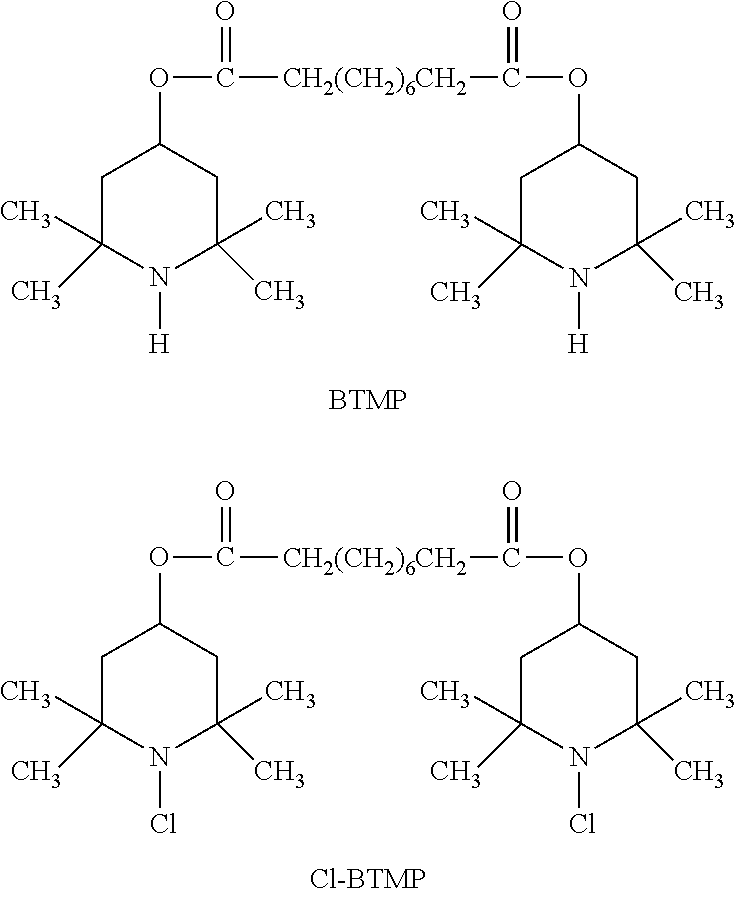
C1C(C)(C)N([H])C(C)(C)CC1OC(=O)[CH2(CH2)6CH2]C(=O)OC1CC(C)(C)N([H])C(C)(C)C1.C1C(C)(C)N(Cl)C(C)(C)CC1OC(=O)[CH2(CH2)6CH2]C(=O)OC1CC(C)(C)N(Cl)C(C)(C)C1
